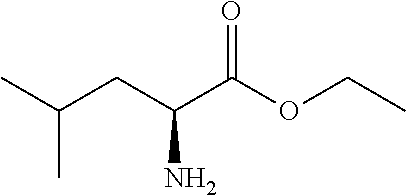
CC(CC(C(OCC)=O)N)C
